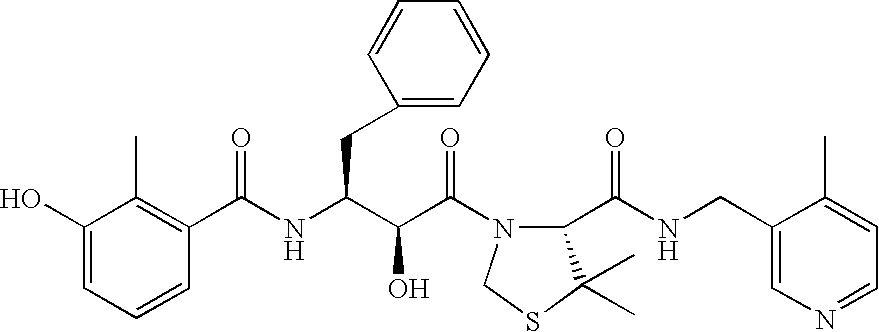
C1(O)=CC=CC(C(NC(C(C(=O)N2C(C(NCC3=CN=CC=C3C)=O)C(C)(C)SC2)O)CC2=CC=CC=C2)=O)=C1C
